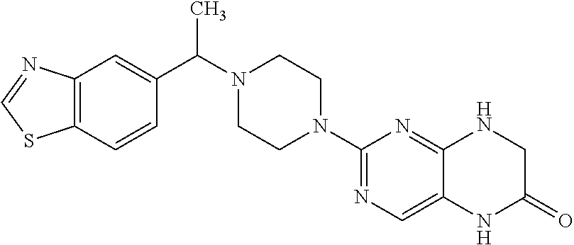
C12=C(C=C(C(N3CCN(C4=NC=C5C(=N4)NCC(=O)N5)CC3)C)C=C1)N=CS2
